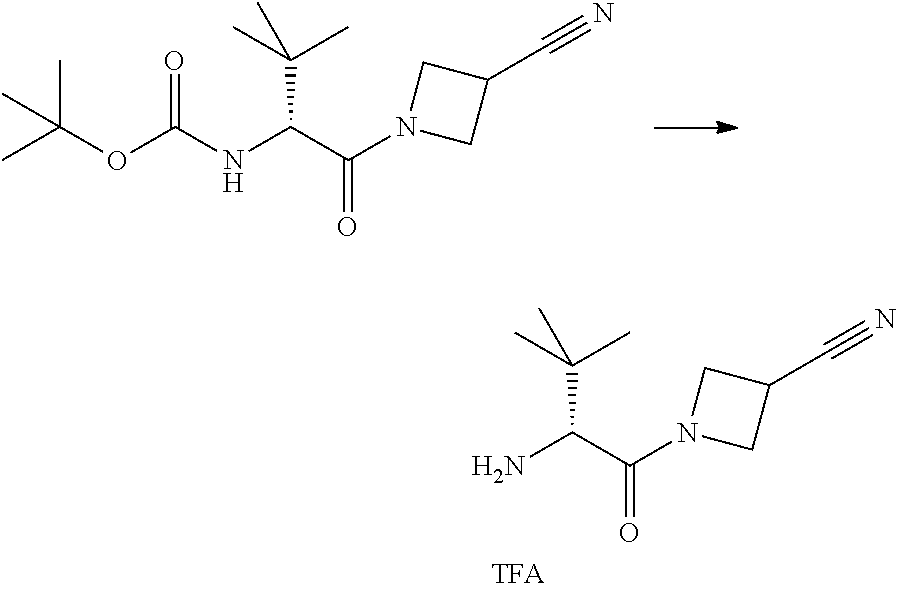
O(C(NC(C(N1CC(C#N)C1)=O)C(C)(C)C)=O)C(C)(C)C.NC(C(N1CC(C#N)C1)=O)C(C)(C)C
